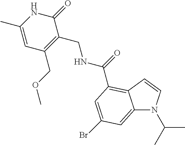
C12=CC(Br)=CC(C(=O)NCC3=C(COC)C=C(C)NC3=O)=C1C=CN2C(C)C
